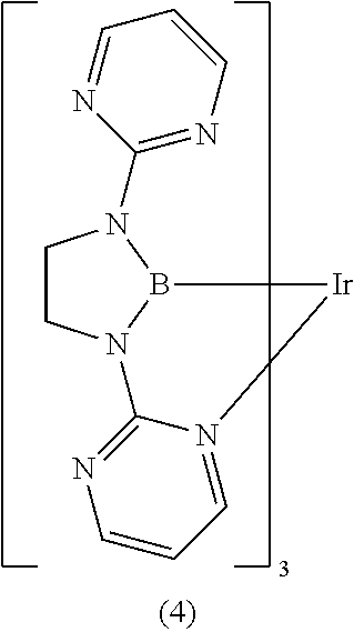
C1CN2B(N1C1=NC=CC=N1)[Ir]N1=CC=CN=C21
